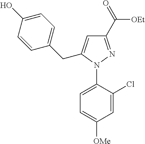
C1=C(N2N=C(C(=O)[OEt])C=C2CC2=CC=C(O)C=C2)C(Cl)=CC([OMe])=C1
